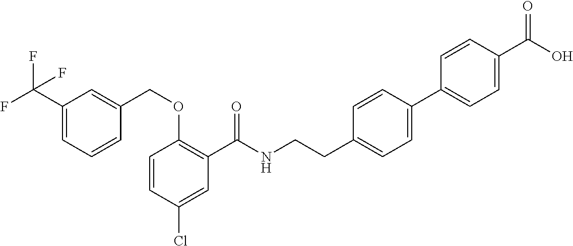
C1=CC(Cl)=CC(C(NCCC2=CC=C(C3=CC=C(C(O)=O)C=C3)C=C2)=O)=C1OCC1=CC(C(F)(F)F)=CC=C1
